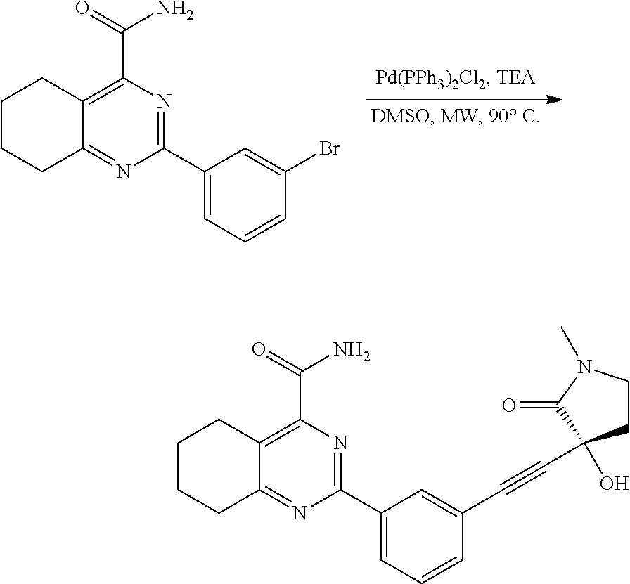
C1CCC2=NC(C3=CC=CC(Br)=C3)=NC(C(N)=O)=C2C1.C1CCC2=NC(C3=CC=CC(C#CC4(O)CCN(C)C4=O)=C3)=NC(C(N)=O)=C2C1
